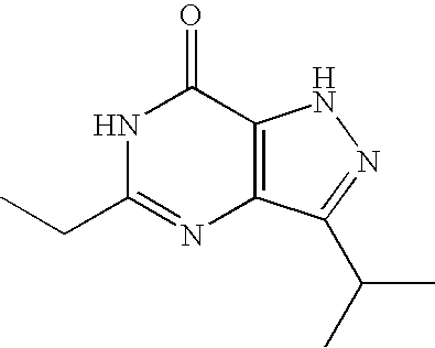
CCC1=NC2=C(C(=O)N1)NN=C2C(C)C
